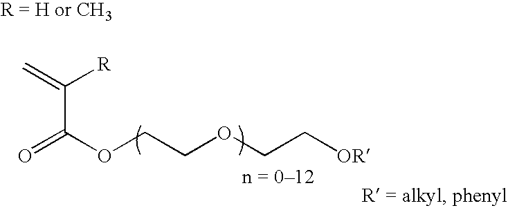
O=C(OCCOCC[OR])C(=C)[R]
